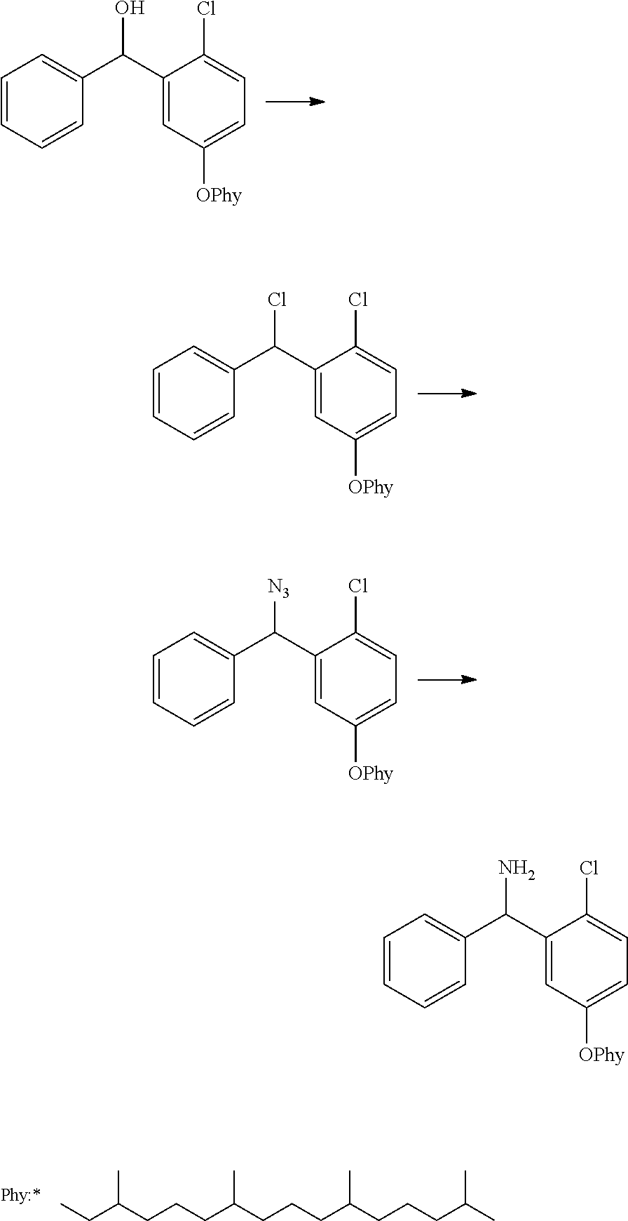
C1=CC=CC(C(C2=CC([OPhy])=CC=C2Cl)O)=C1.C1=CC=CC(C(C2=CC([OPhy])=CC=C2Cl)Cl)=C1.C1=CC=CC(C(C2=CC([OPhy])=CC=C2Cl)[N3])=C1.C1=CC=CC(C(C2=CC([OPhy])=CC=C2Cl)N)=C1.CCC(CCCC(CCCC(CCCC(C)C)C)C)C
